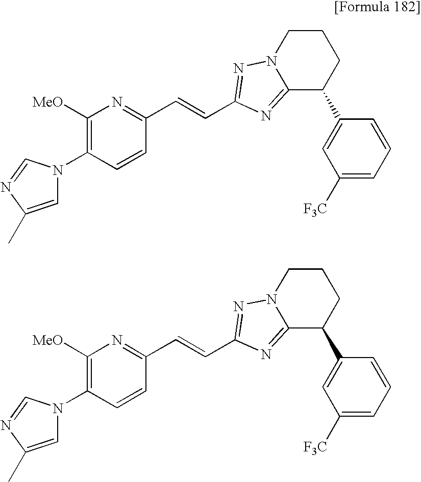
N1(C2=C([MeO])N=C(C=CC3=NN4CCCC(C5=CC([F3C])=CC=C5)C4=N3)C=C2)C=C(C)N=C1.N1(C2=C([MeO])N=C(C=CC3=NN4CCCC(C5=CC([F3C])=CC=C5)C4=N3)C=C2)C=C(C)N=C1
